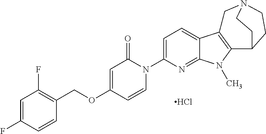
Cl.C1=C(F)C=CC(COC2=CC(=O)N(C3=CC=C4C(=N3)N(C)C3=C4CN4CCC3CC4)C=C2)=C1F
